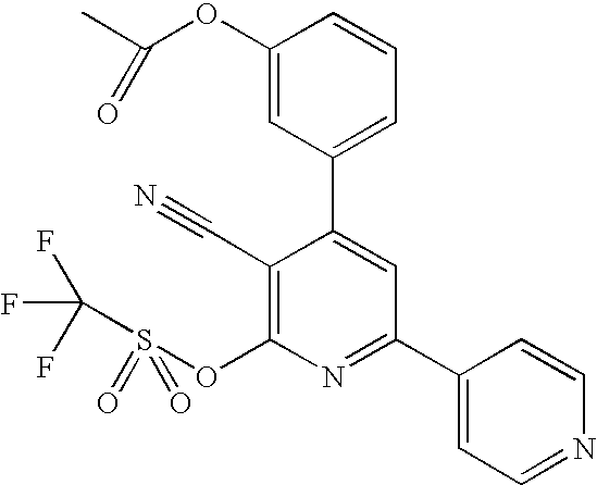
C1(OC(C)=O)=CC(C2=CC(C3=CC=NC=C3)=NC(OS(C(F)(F)F)(=O)=O)=C2C#N)=CC=C1
